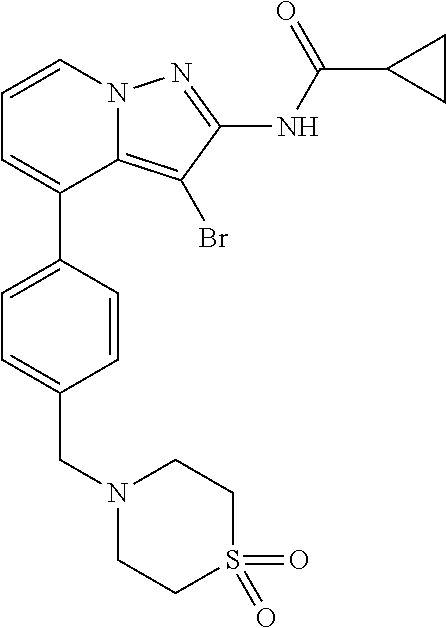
C12=C(Br)C(NC(C3CC3)=O)=NN1C=CC=C2C1=CC=C(CN2CCS(=O)(=O)CC2)C=C1
